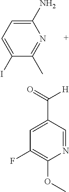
C1(N)=CC=C(I)C(C)=N1.C1=C(C(=O)[H])C=NC(OC)=C1F
